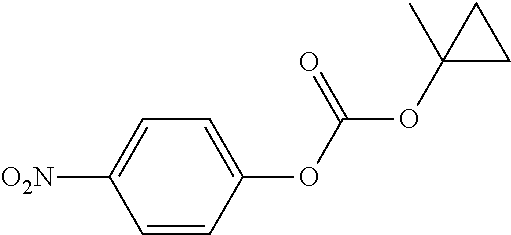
C1=CC(OC(OC2(C)CC2)=O)=CC=C1[O2N]
